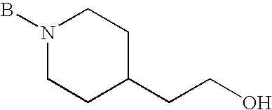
BN1CCC(CCO)CC1
